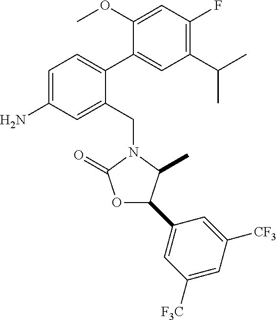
C1=C(N)C=C(CN2C(=O)OC(C3=CC([F3C])=CC([CF3])=C3)C2C)C(C2=CC(C(C)C)=C(F)C=C2OC)=C1
